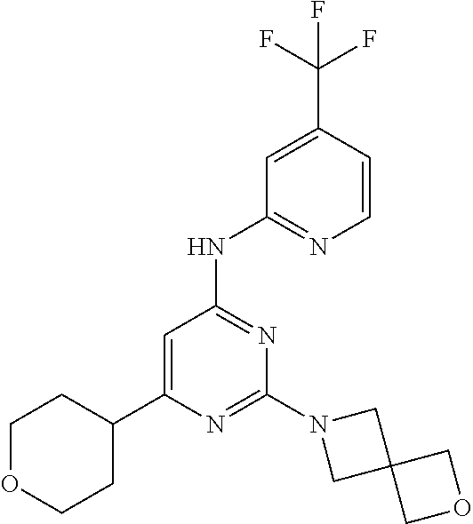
N1=C(N2CC3(C2)COC3)N=C(NC2=NC=CC(C(F)(F)F)=C2)C=C1C1CCOCC1
